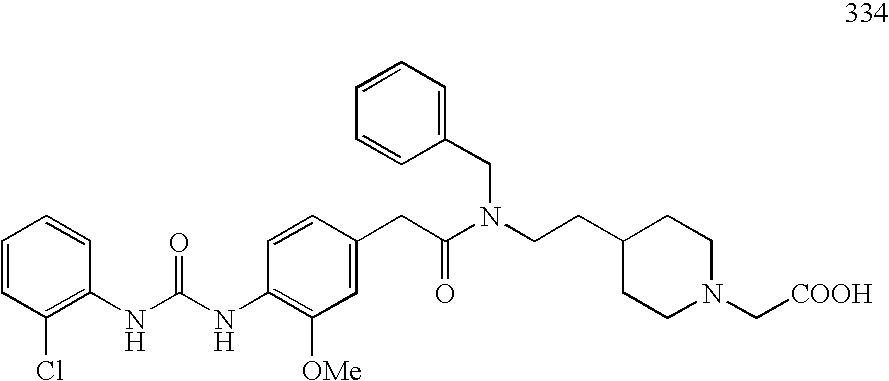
C(C1CCN(C[COOH])CC1)CN(C(CC1=CC([OMe])=C(NC(=O)NC2=C(Cl)C=CC=C2)C=C1)=O)CC1=CC=CC=C1
